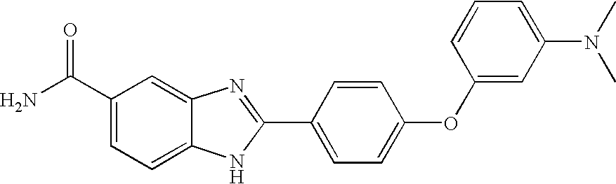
C1(C(N)=O)=CC=C2C(=C1)N=C(C1=CC=C(OC3=CC(N(C)C)=CC=C3)C=C1)N2
